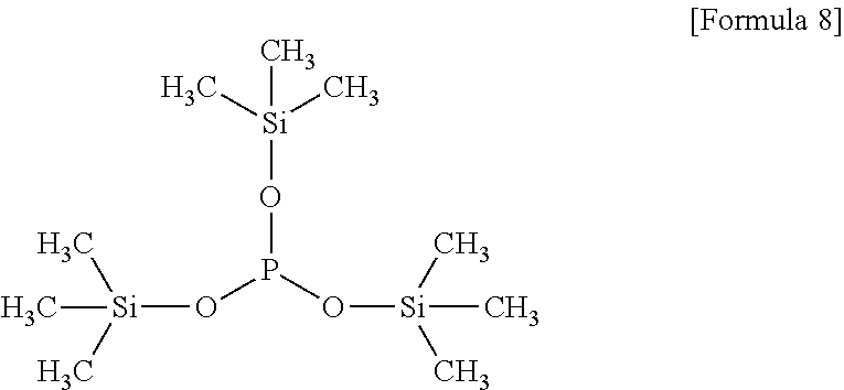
O(P(O[Si](C)(C)C)O[Si](C)(C)C)[Si](C)(C)C
